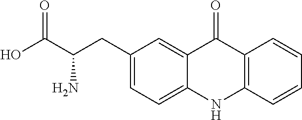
C12=C(C=CC=C1)NC1=CC=C(CC(C(O)=O)N)C=C1C2=O
